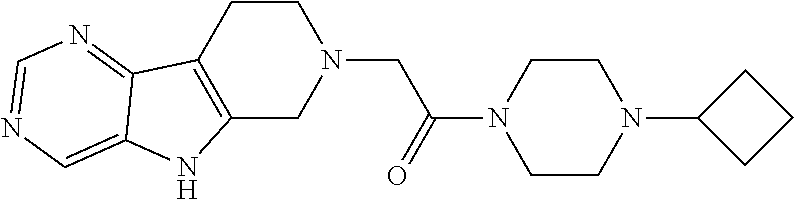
C1CC2=C(CN1CC(N1CCN(C3CCC3)CC1)=O)NC1=CN=CN=C21
